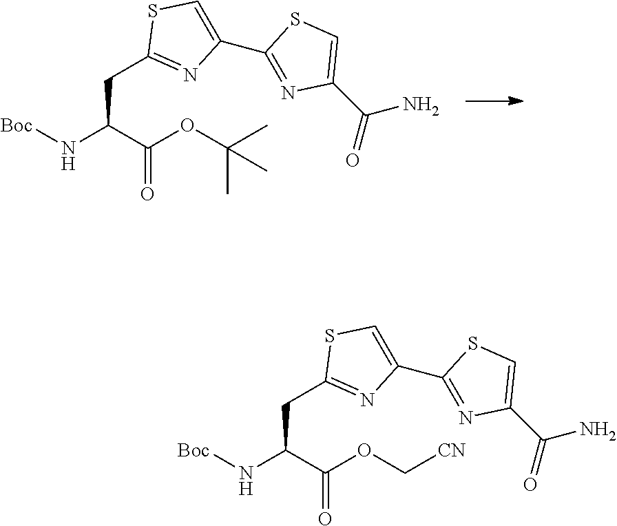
[Boc]NC(C(OC(C)(C)C)=O)CC1=NC(C2=NC(C(=O)N)=CS2)=CS1.[Boc]NC(C(OC[CN])=O)CC1=NC(C2=NC(C(=O)N)=CS2)=CS1
